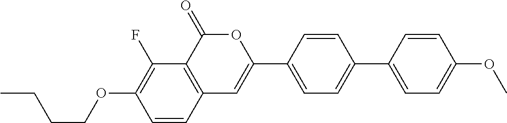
C12=C(C(=O)OC(C3=CC=C(C4=CC=C(OC)C=C4)C=C3)=C1)C(F)=C(OCCCC)C=C2
